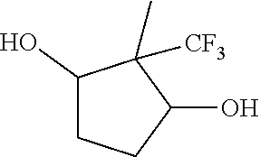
C1(O)CCC(O)C1([CF3])C
